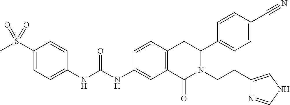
S(C1=CC=C(NC(=O)NC2=CC3=C(C=C2)CC(C2=CC=C(C#N)C=C2)N(CCC2=CNC=N2)C3=O)C=C1)(C)(=O)=O
